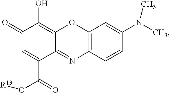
C1(=O)C=C(C(=O)O[R13])C2=NC3=C(OC2=C1O)C=C(N(C)C)C=C3
